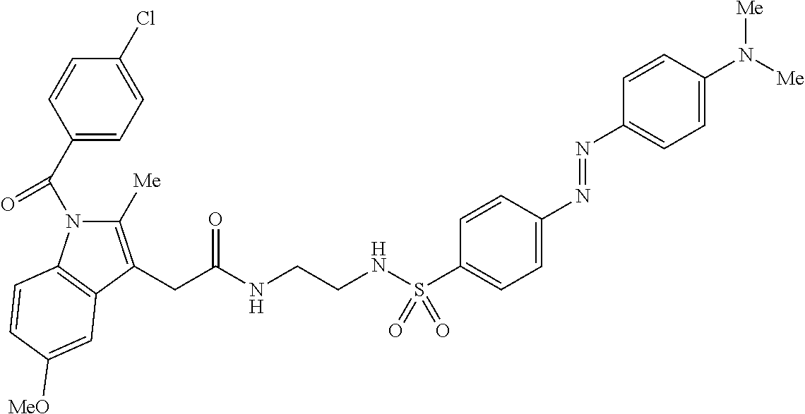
C1(C(N2C([Me])=C(CC(NCCNS(C3=CC=C(N=NC4=CC=C(N([Me])[Me])C=C4)C=C3)(=O)=O)=O)C3=C2C=CC([MeO])=C3)=O)=CC=C(Cl)C=C1
